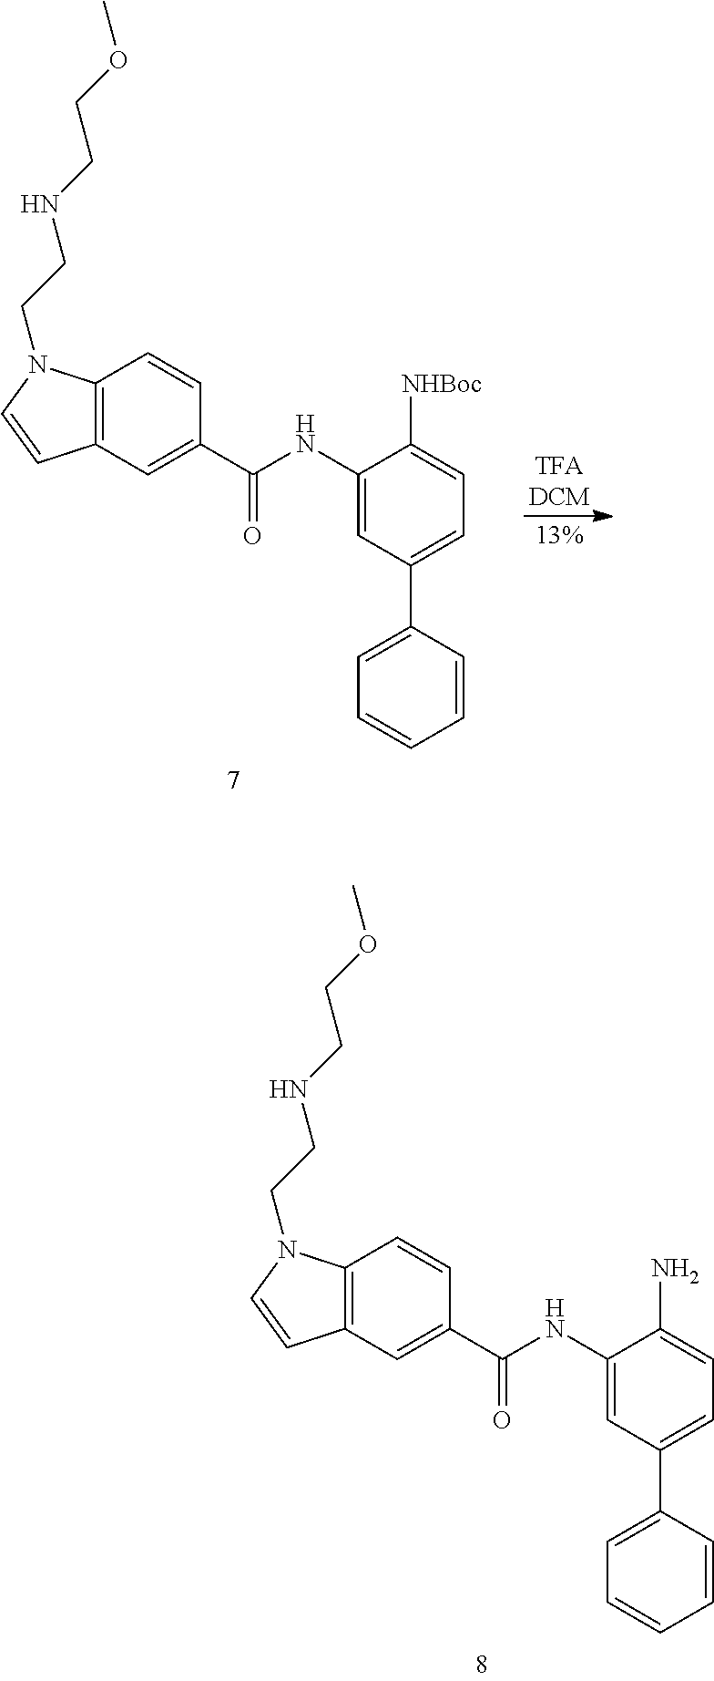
C12=C(C=C(C(=O)NC3=CC(C4=CC=CC=C4)=CC=C3N)C=C1)C=CN2CCNCCOC.C12=C(C=C(C(=O)NC3=CC(C4=CC=CC=C4)=CC=C3[NHBoc])C=C1)C=CN2CCNCCOC
